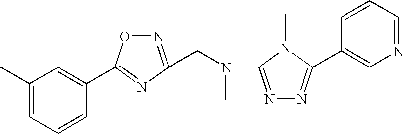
N1=C(CN(C)C2=NN=C(C3=CN=CC=C3)N2C)N=C(C2=CC(C)=CC=C2)O1
